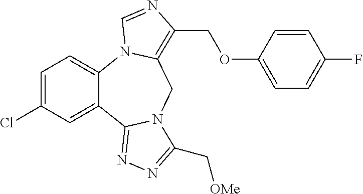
C1=C(Cl)C=C2C(=C1)N1C(=C(COC3=CC=C(F)C=C3)N=C1)CN1C2=NN=C1C[OMe]
